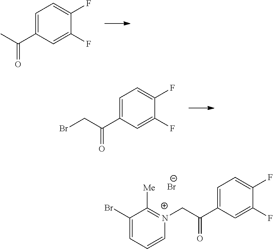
C1=C(C(C)=O)C=C(F)C(F)=C1.C1=C(C(CBr)=O)C=C(F)C(F)=C1.C1=C(C(C[N+]2=C([Me])C(Br)=CC=C2)=O)C=C(F)C(F)=C1.[Br-]
